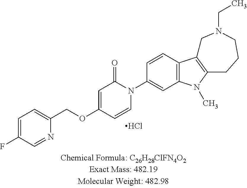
C1=C(F)C=NC(COC2=CC(=O)N(C3=CC4=C(C=C3)C3=C(N4C)CCCN(CC)C3)C=C2)=C1.Cl
